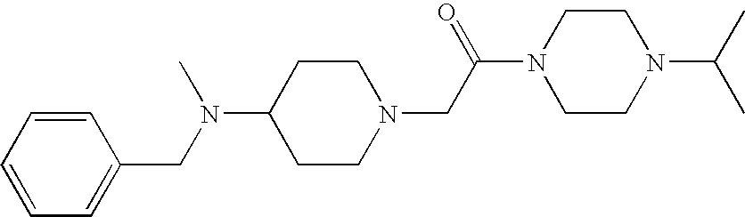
C1CN(CC(N2CCN(C(C)C)CC2)=O)CCC1N(CC1=CC=CC=C1)C
